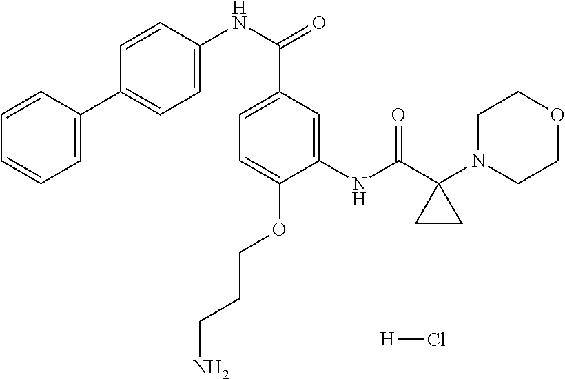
C1=CC(C2=CC=C(NC(C3=CC=C(OCCCN)C(NC(C4(N5CCOCC5)CC4)=O)=C3)=O)C=C2)=CC=C1.[H]Cl
